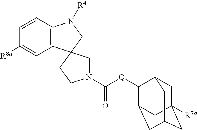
C1N([R4])C2=C(C=C([R8a])C=C2)C12CN(C([Q]C1C3CC4CC([R7a])(CC1C4)C3)=O)CC2
